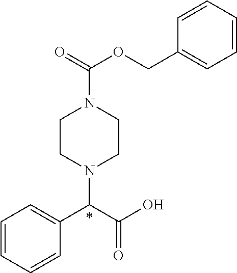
N1(C(OCC2=CC=CC=C2)=O)CCN(C(C(O)=O)C2=CC=CC=C2)CC1
